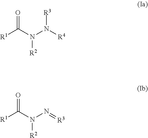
[R1]C(N(N([R4])[R3])[R2])=O.[R1]C(N(N=[R3])[R2])=O
